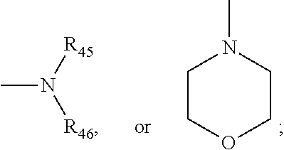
C1COCCN1C.CN([R45])[R46]
